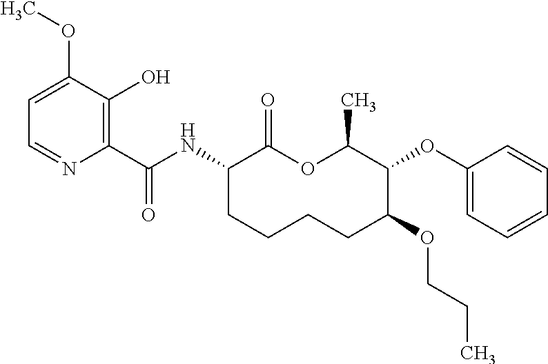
C1(C(NC2C(=O)OC(C)C(OC3=CC=CC=C3)C(OCCC)CCCC2)=O)=C(O)C(OC)=CC=N1
